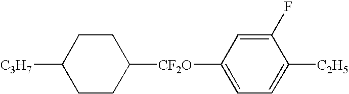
C1CC([C3H7])CCC1[CF2O]C1=CC=C([C2H5])C(F)=C1
